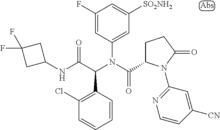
C1(N(C(C2CCC(=O)N2C2=NC=CC([CN])=C2)=O)C(C(NC2CC(F)(F)C2)=O)C2=C(Cl)C=CC=C2)=CC([SO2NH2])=CC(F)=C1
